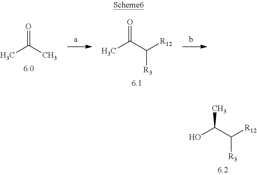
OC(C([R12])[R3])C.CC(C)=O.CC(C([R12])[R3])=O
